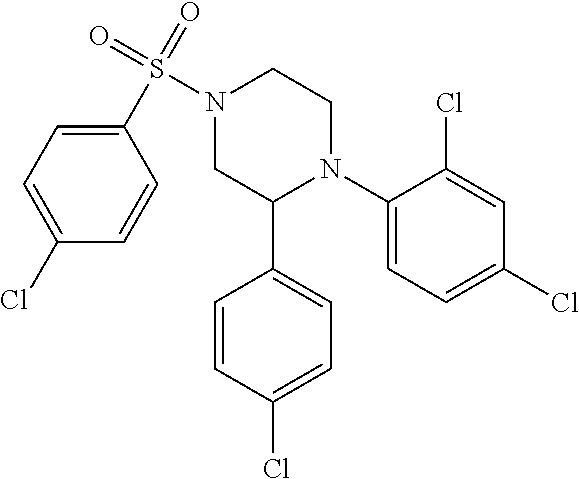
C1(N2CCN(S(=O)(=O)C3=CC=C(Cl)C=C3)CC2C2=CC=C(Cl)C=C2)=CC=C(Cl)C=C1Cl
